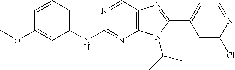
C1=CC=C(NC2=NC3=C(C=N2)N=C(C2=CC=NC(Cl)=C2)N3C(C)C)C=C1OC
